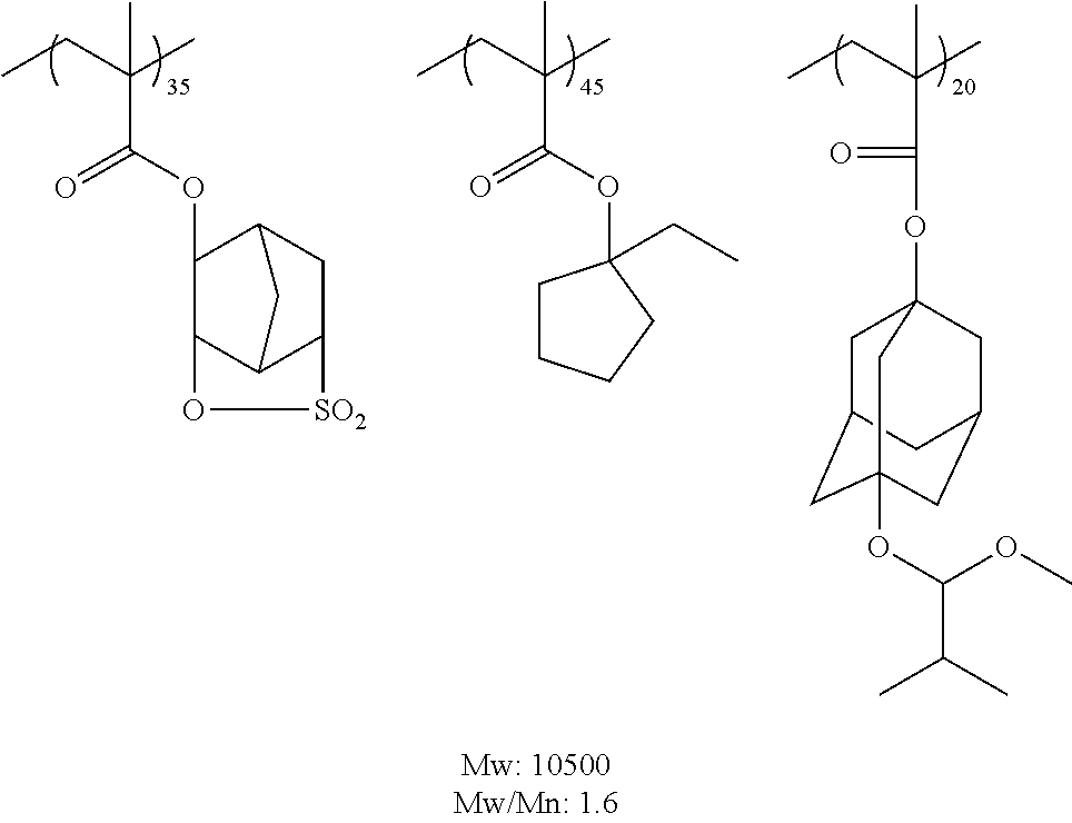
C(C(CC)(C)C)(OC1(CC)CCCC1)=O.C(C(CC)(C)C)(=O)OC12CC3CC(OC(OC)C(C)C)(CC(C3)C1)C2.C(C(CC)(C)C)(OC1C2C3C(CC1C3)[SO2]O2)=O
